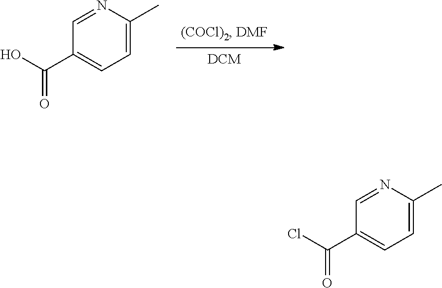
N1=CC(C(O)=O)=CC=C1C.N1=CC(C(Cl)=O)=CC=C1C
